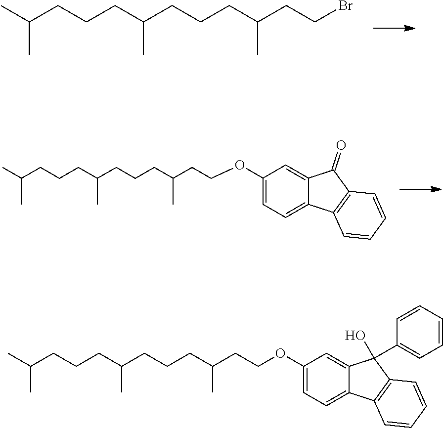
CC(CCCC(CCCC(CCBr)C)C)C.CC(CCCC(CCCC(CCOC1=CC=C2C(=C1)C(=O)C1=C2C=CC=C1)C)C)C.CC(CCCC(CCCC(CCOC1=CC=C2C(=C1)C(C1=CC=CC=C1)(O)C1=C2C=CC=C1)C)C)C
